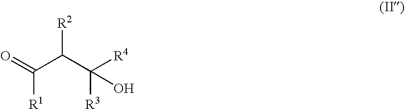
[R2]C(C([R4])([R3])O)C(=O)[R1]
